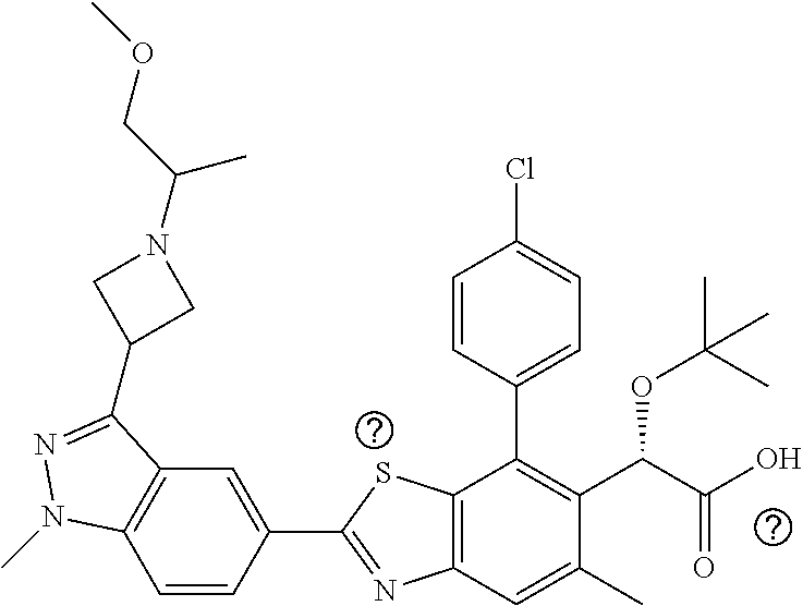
C1=CC(C2=NC3=C(S2)C(C2=CC=C(Cl)C=C2)=C(C(C(O)=O)OC(C)(C)C)C(C)=C3)=CC2=C1N(C)N=C2C1CN(C(COC)C)C1
